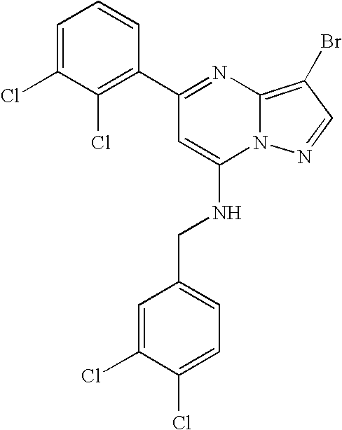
C1(C2=NC3=C(Br)C=NN3C(NCC3=CC=C(Cl)C(Cl)=C3)=C2)=C(Cl)C(Cl)=CC=C1
